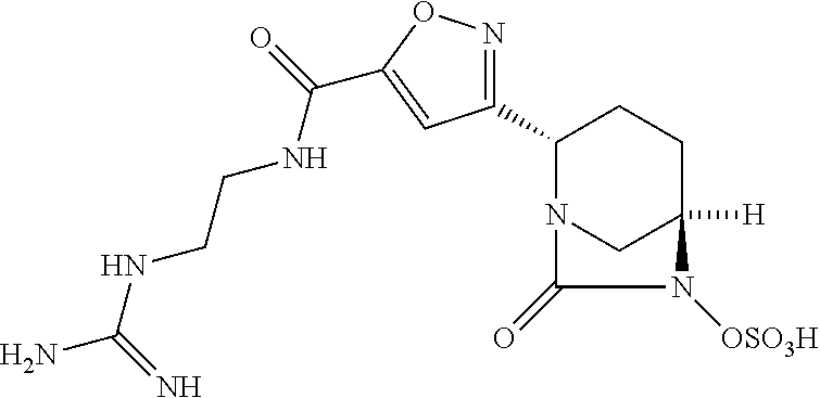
C1(C2=NOC(C(=O)NCCNC(N)=N)=C2)N2CC([H])(CC1)N([OSO3H])C2=O
